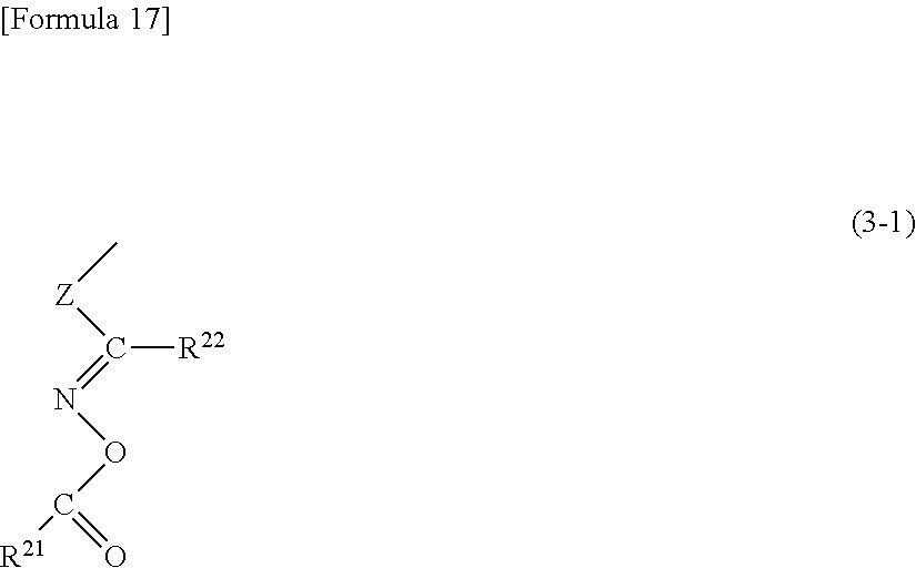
C([R22])([Z]C)=NOC([R21])=O
